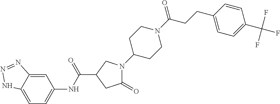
C1=C2C(=CC(NC(=O)C3CN(C4CCN(C(=O)CCC5=CC=C(C(F)(F)F)C=C5)CC4)C(=O)C3)=C1)N=NN2
